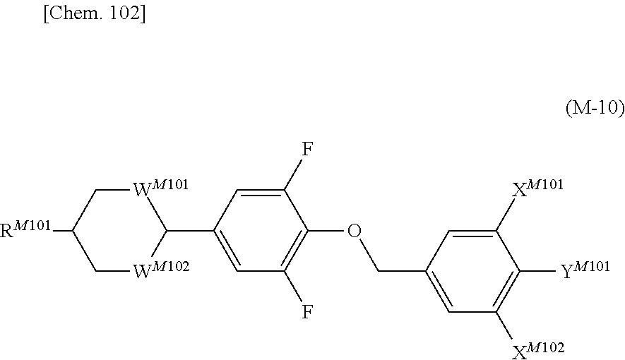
C1(F)=CC(C2[WM101]CC([RM101])C[WM102]2)=CC(F)=C1OCC1=CC([XM102])=C([YM101])C([XM101])=C1
